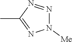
N1([Me])N=NC(C)=N1
